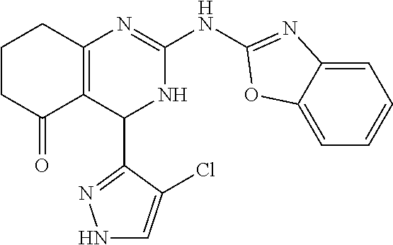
C1CC(=O)C2=C(C1)N=C(NC1=NC3=CC=CC=C3O1)NC2C1=NNC=C1Cl
